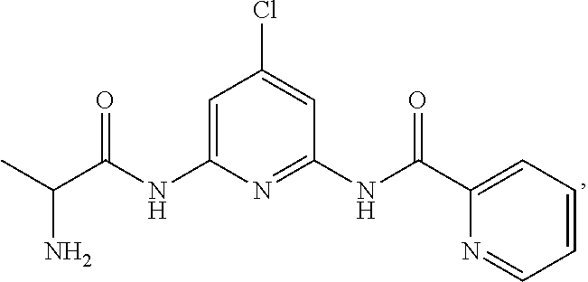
C1=C(NC(C(C)N)=O)N=C(NC(=O)C2=CC=CC=N2)C=C1Cl
